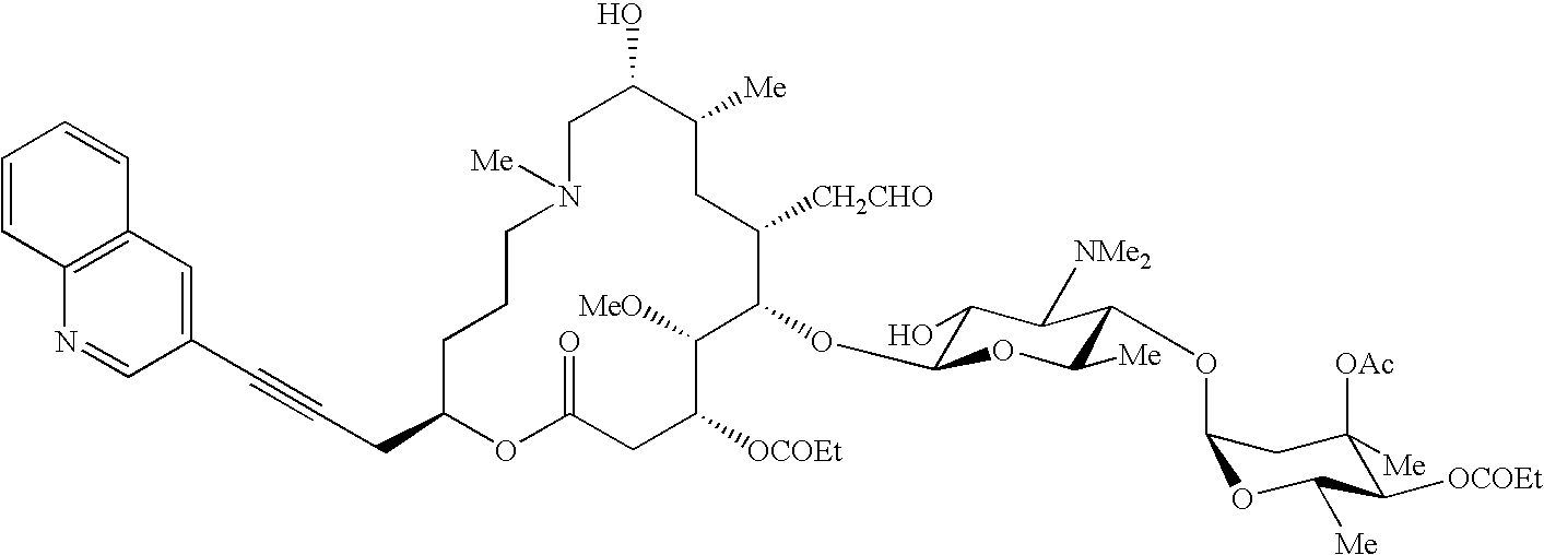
C1C(O)C([Me])CC([CH2CHO])C(OC2C(O)C([NMe2])C(OC3OC([Me])C([OCOEt])C([OAc])([Me])C3)C([Me])O2)C([MeO])C([OCOEt])CC(=O)OC(CC#CC2=CC3=C(N=C2)C=CC=C3)CCCN1[Me]
